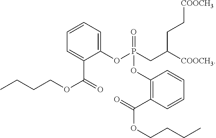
C1(OP(=O)(OC2=C(C(=O)OCCCC)C=CC=C2)CC([COOCH3])CC[COOCH3])=CC=CC=C1C(=O)OCCCC
